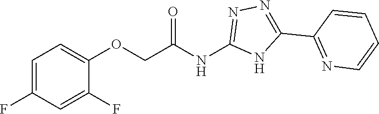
C1=C(F)C=C(F)C(OCC(NC2=NN=C(C3=NC=CC=C3)N2)=O)=C1
